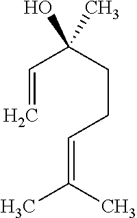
C(C=C)(CCC=C(C)C)(O)C
